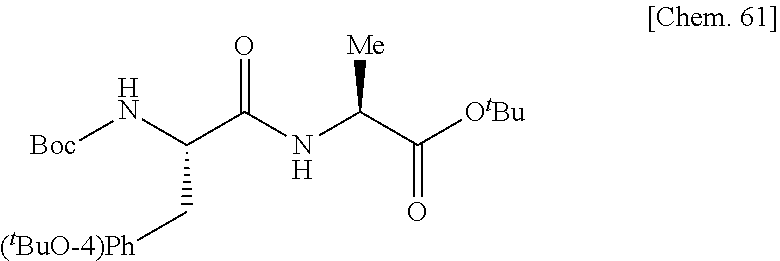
[Boc]NC(C[(tBuO-4)Ph])C(NC(C(=O)[OtBu])[Me])=O
